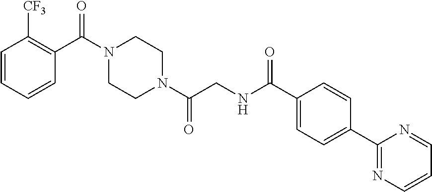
C1=CC=CC(C(N2CCN(C(CNC(C3=CC=C(C4=NC=CC=N4)C=C3)=O)=O)CC2)=O)=C1[CF3]
